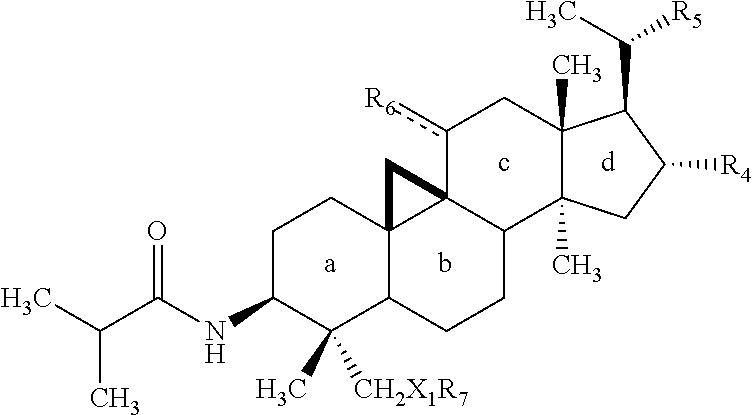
C(C1C2(C)C(C)(CC1[R4])C1C3(c([R6])C2)C2(C(CC1)C(C)([CH2X1R7])C(NC(C(C)C)=O)CC2)C3)([R5])C
